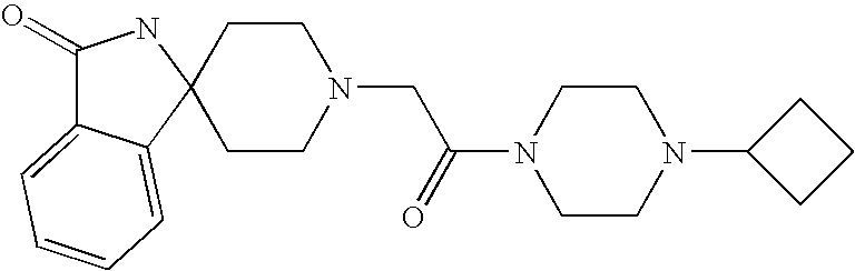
C1(=O)C2=CC=CC=C2C2(N1)CCN(CC(=O)N1CCN(C3CCC3)CC1)CC2
